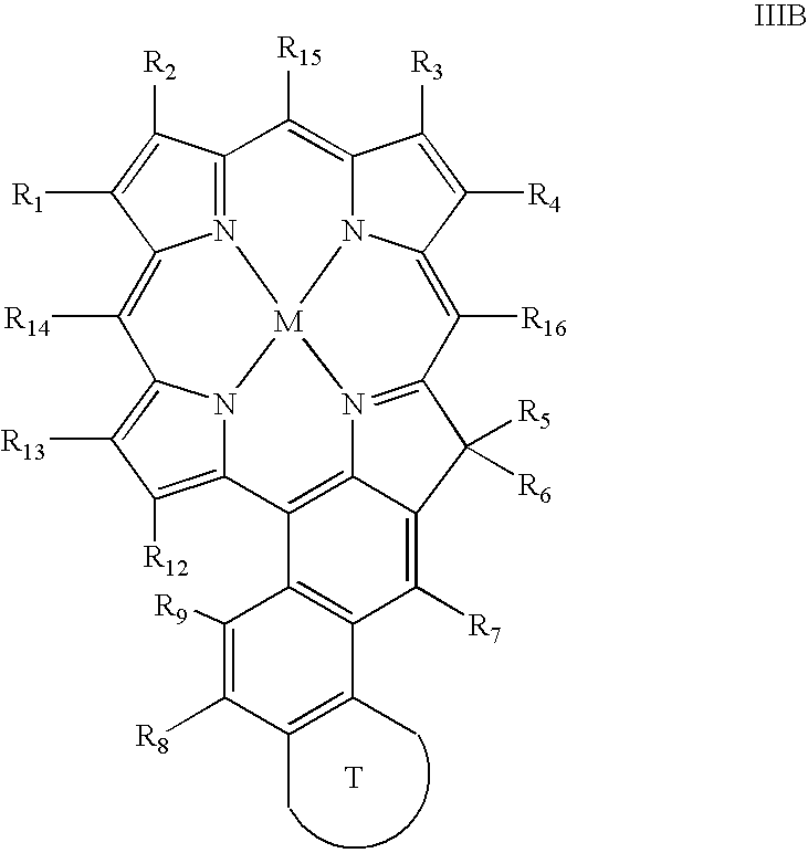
C12=N3C(=C([R14])C4=C([R13])C([R12])=C5N4[M]34N3C(=C1[R15])C([R3])=C([R4])C3=C([R16])C1=N4C3=C5C4=C(C([R7])=C3C1([R5])[R6])C(C)=C(C)C([R8])=C4[R9])C([R1])=C2[R2].[T]
